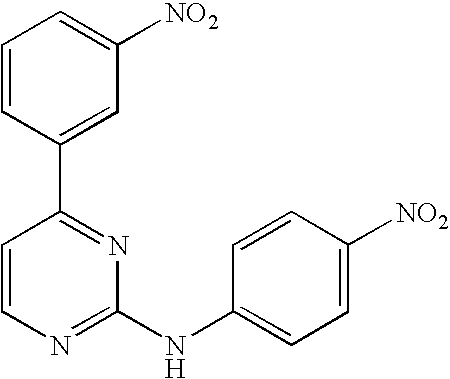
C1=CC(C2=NC(NC3=CC=C([NO2])C=C3)=NC=C2)=CC([NO2])=C1
